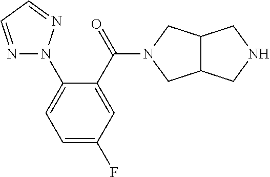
C1=C(C(=O)N2CC3C(C2)CNC3)C(N2N=CC=N2)=CC=C1F
